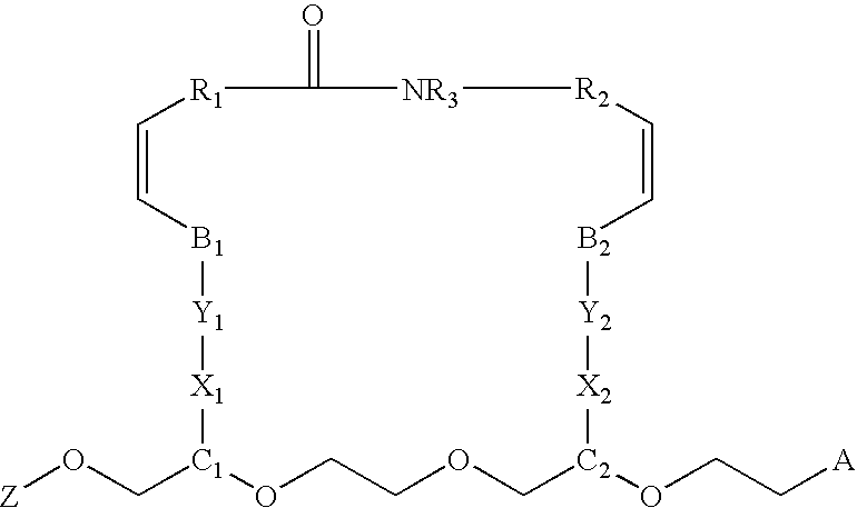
[Z]OC[C1]1OCCOC[C2](OCC[A])[X2][Y2][B2]C=C[R2][NR3]C(=O)[R1]C=C[B1][Y1][X1]1
